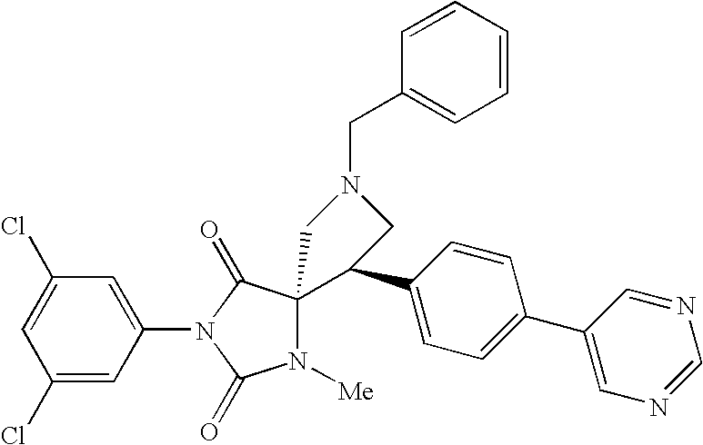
C1(Cl)=CC(Cl)=CC(N2C(=O)N([Me])C3(C2=O)C(C2=CC=C(C4=CN=CN=C4)C=C2)CN(CC2=CC=CC=C2)C3)=C1
